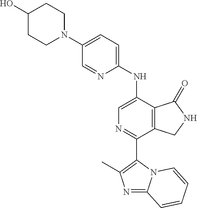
C1(N2CCC(O)CC2)=CC=C(NC2=CN=C(C3=C(C)N=C4N3C=CC=C4)C3=C2C(=O)NC3)N=C1
